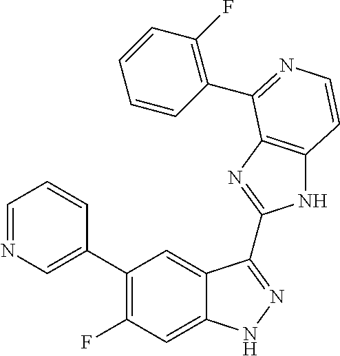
C1=C(C2=C(F)C=C3C(=C2)C(C2=NC4=C(N2)C=CN=C4C2=C(F)C=CC=C2)=NN3)C=CC=N1
